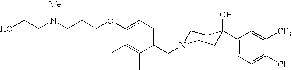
C1(CN2CCC(O)(C3=CC=C(Cl)C([CF3])=C3)CC2)=CC=C(OCCCN(CCO)[Me])C(C)=C1C
